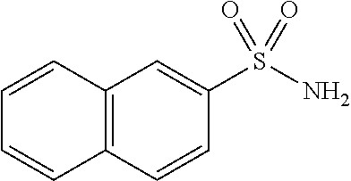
C12=C(C=CC(S(N)(=O)=O)=C1)C=CC=C2
